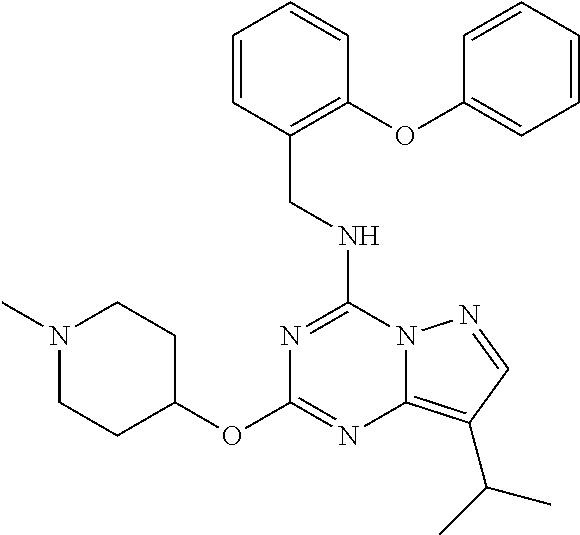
C(NC1=NC(OC2CCN(C)CC2)=NC2=C(C(C)C)C=NN12)C1=C(OC2=CC=CC=C2)C=CC=C1
